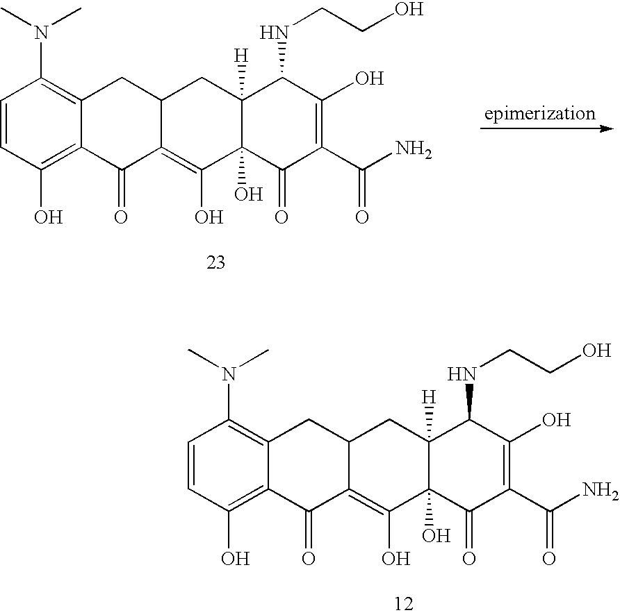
C1=CC(O)=C2C(=C1N(C)C)CC1C(=C(O)C3(O)C([H])(C1)C(NCCO)C(O)=C(C(N)=O)C3=O)C2=O.C1=CC(O)=C2C(=C1N(C)C)CC1C(=C(O)C3(O)C([H])(C1)C(NCCO)C(O)=C(C(N)=O)C3=O)C2=O
